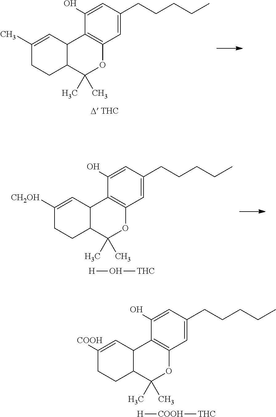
C1([COOH])=CC2C(CC1)C(C)(C)OC1=C2C(O)=CC(CCCCC)=C1.[H][COOH][THC].C1(C)=CC2C(CC1)C(C)(C)OC1=C2C(O)=CC(CCCCC)=C1.C1([CH2OH])=CC2C(CC1)C(C)(C)OC1=C2C(O)=CC(CCCCC)=C1.[H]O[THC]
